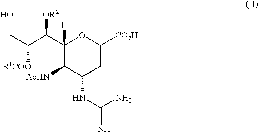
[R1COO]C(C(C1([H])C([AcHN])C(NC(=N)N)C=C([CO2H])O1)[OR2])CO
